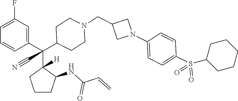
C1=C(F)C=C(C(C2([H])CCCC2NC(C=C)=O)(C2CCN(CC3CN(C4=CC=C(S(=O)(=O)C5CCCCC5)C=C4)C3)CC2)C#N)C=C1
